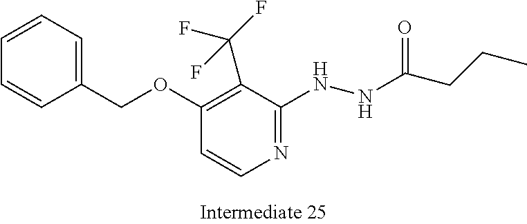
C1=CC=C(COC2=C(C(F)(F)F)C(NNC(CCC)=O)=NC=C2)C=C1
